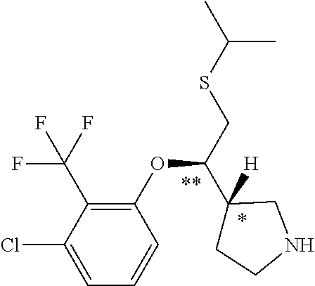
C1=C(Cl)C(C(F)(F)F)=C(OC(C2([H])CCNC2)CSC(C)C)C=C1
